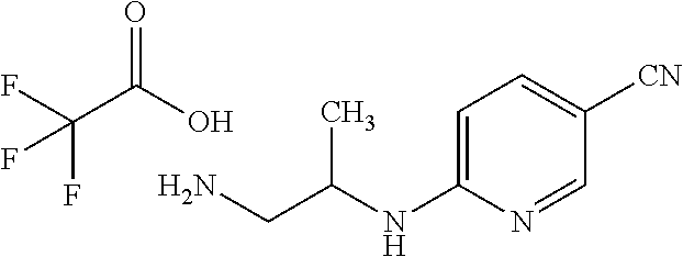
C1=C(NC(CN)C)N=CC([CN])=C1.OC(C(F)(F)F)=O
